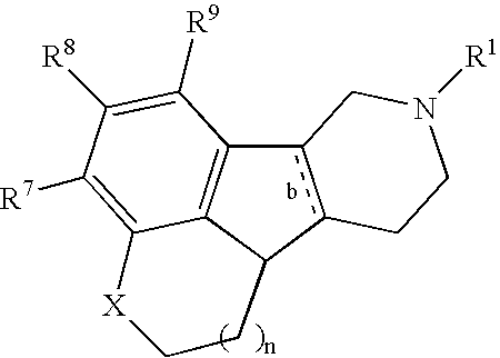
C12c3c(C4=C1C(=C([R7])C([R8])=C4[R9])[X]CC2)CN([R1])CC3
